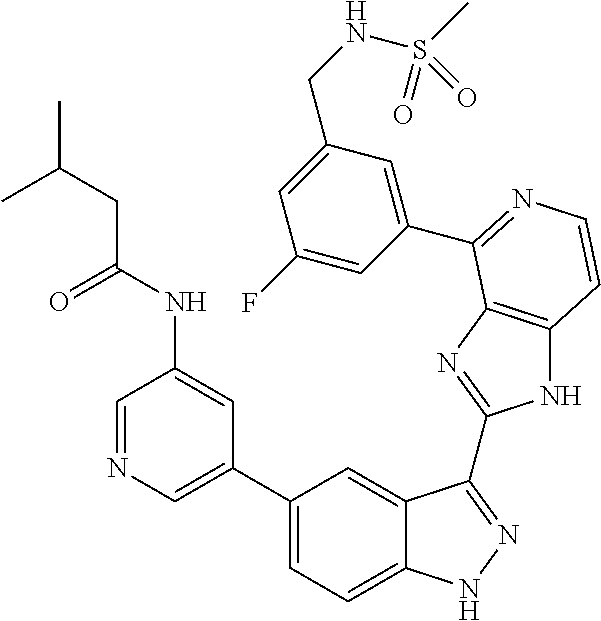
C1(C2=CN=CC(NC(=O)CC(C)C)=C2)=CC=C2C(=C1)C(C1=NC3=C(N1)C=CN=C3C1=CC(CNS(C)(=O)=O)=CC(F)=C1)=NN2
